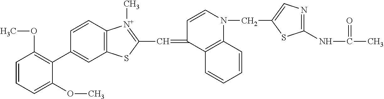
C1=CC=C(OC)C(C2=CC3=C(C=C2)[N+](C)=C(C=C2C=CN(CC4=CN=C(NC(C)=O)S4)C4=C2C=CC=C4)S3)=C1OC
